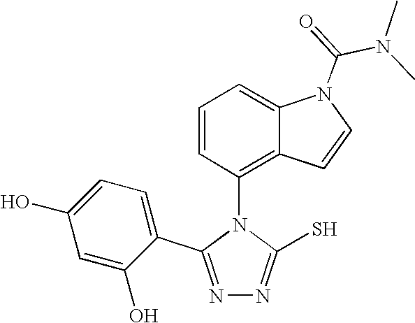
N1=C(C2=CC=C(O)C=C2O)N(C2=C3C(=CC=C2)N(C(=O)N(C)C)C=C3)C(S)=N1
